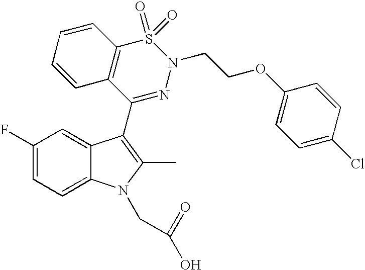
C1(F)=CC=C2C(=C1)C(C1=NN(CCOC3=CC=C(Cl)C=C3)S(=O)(=O)C3=C1C=CC=C3)=C(C)N2CC(=O)O
